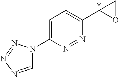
C1=C(N2C=NN=N2)N=NC(C2OC2)=C1
